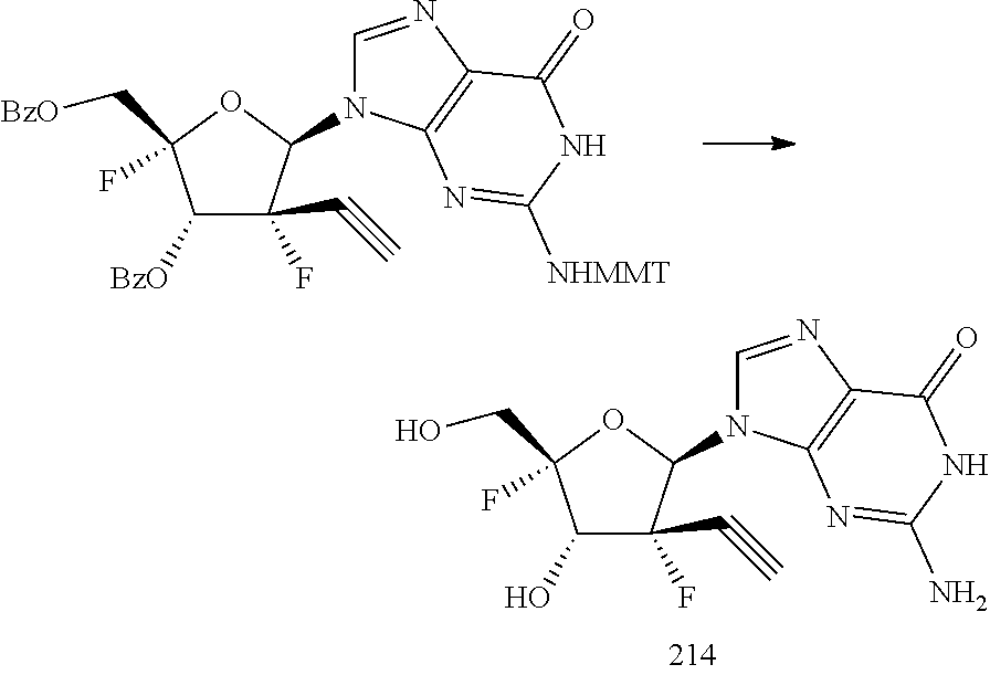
C1(O)C(C#C)(F)C(N2C=NC3=C2N=C(N)NC3=O)OC1(CO)F.C1([BzO])C(C#C)(F)C(N2C=NC3=C2N=C([NHMMT])NC3=O)OC1(C[BzO])F
